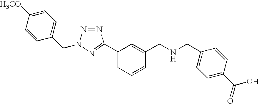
N1=NN(CC2=CC=C([H3CO])C=C2)N=C1C1=CC=CC(CNCC2=CC=C(C(O)=O)C=C2)=C1
